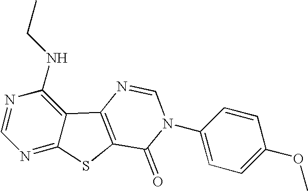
C1=NC(NCC)=C2C(=N1)SC1=C2N=CN(C2=CC=C(OC)C=C2)C1=O
